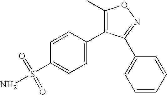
C1(C)=C(C2=CC=C(S(=O)(=O)N)C=C2)C(C2=CC=CC=C2)=NO1
